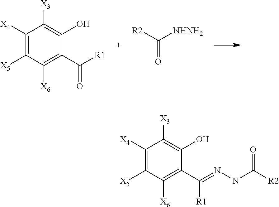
C1([X4])=C([X5])C([X6])=C(C([R1])=O)C(O)=C1[X3].[R2]C([NHNH2])=O.C1([X4])=C([X5])C([X6])=C(C(=NNC([R2])=O)[R1])C(O)=C1[X3]
